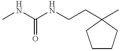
C1CCC(CCNC(NC)=O)(C)C1
